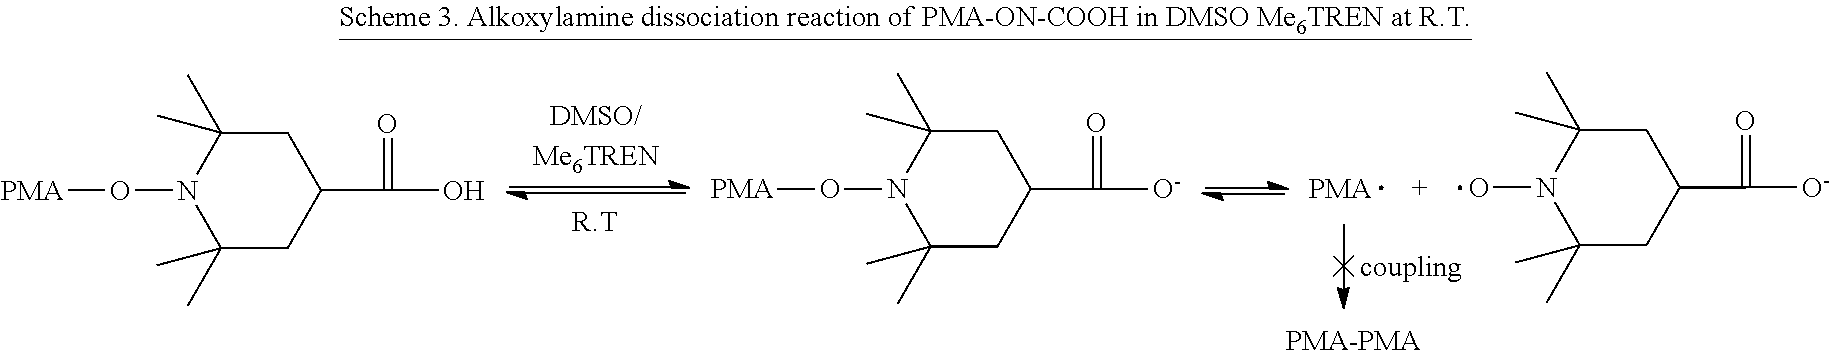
C1C(C)(C)N(O)C(C)(C)CC1C(=O)[O-].[PMA-PMA].C1C(C)(C)N(O[PMA])C(C)(C)CC1C(=O)[O-].C1C(C)(C)N(O[PMA])C(C)(C)CC1C(=O)O
